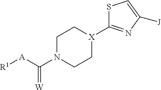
C1N(C([A][R1])=[W])CC[X](C2=NC([J])=CS2)C1
